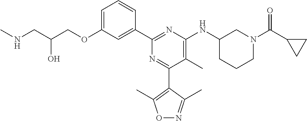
C1=C(OCC(CNC)O)C=C(C2=NC(NC3CN(C(C4CC4)=O)CCC3)=C(C)C(C3=C(C)ON=C3C)=N2)C=C1
